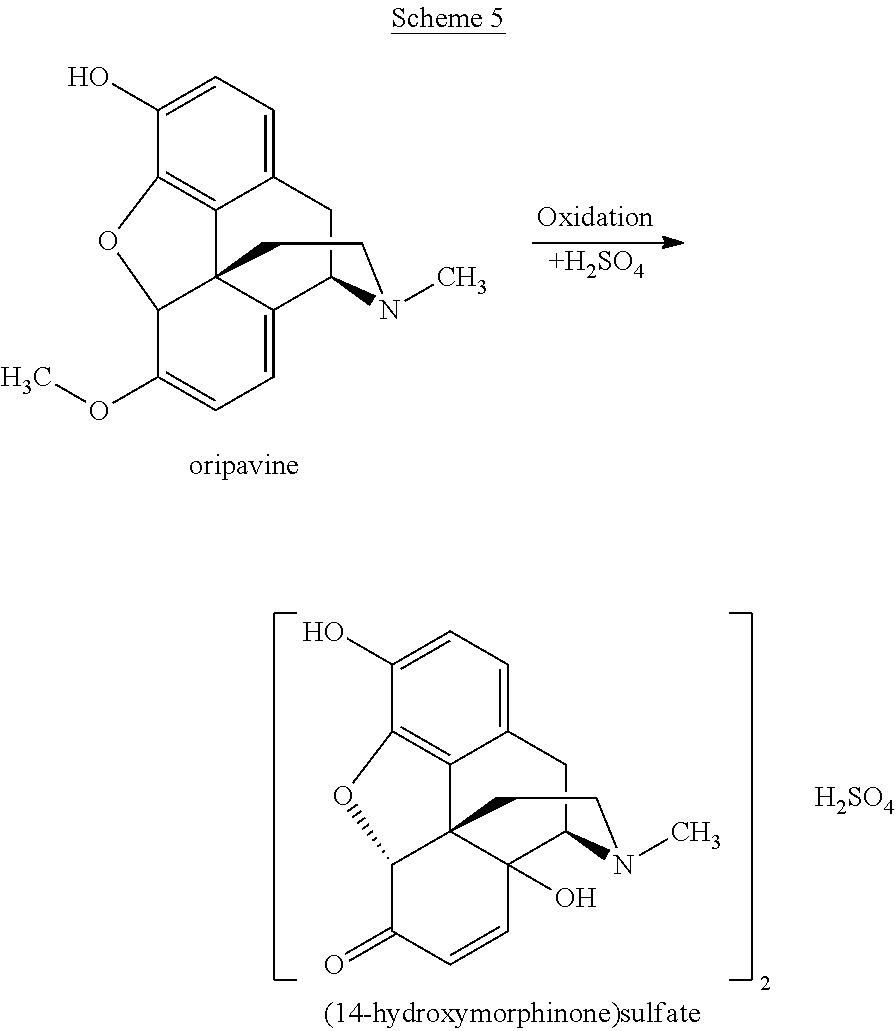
C12=C3C(O)=CC=C1CC1C4=CC=C(OC)C(C24CCN1C)O3.[+H2SO4].C12=C3C(O)=CC=C1CC1C4(O)C2(C(C(=O)C=C4)O3)CCN1C.[H2SO4]
